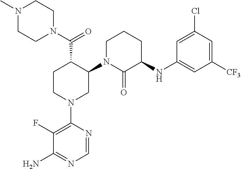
C1N(C2C(C(=O)N3CCN(C)CC3)CCN(C3=C(F)C(N)=NC=N3)C2)C(=O)C(NC2=CC([CF3])=CC(Cl)=C2)CC1
